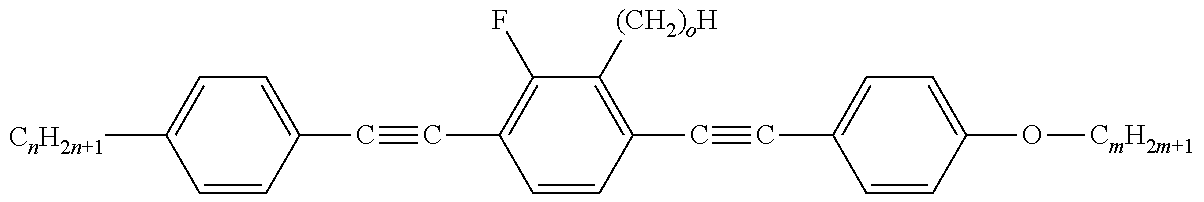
C1=CC(C#CC2=C(F)C([(CH2)oH])=C(C#CC3=CC=C(O[CmH2m+1])C=C3)C=C2)=CC=C1[CnH2n+1]
